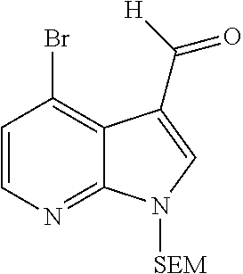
C1=CC(Br)=C2C(=N1)N([SEM])C=C2C(=O)[H]
